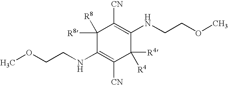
C1(NCCOC)=C([CN])C([R4])([R4])C(NCCOC)=C([CN])C1([R8])[R8]
